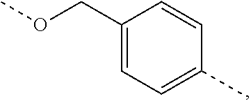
COCC1=CC=C(C)C=C1
